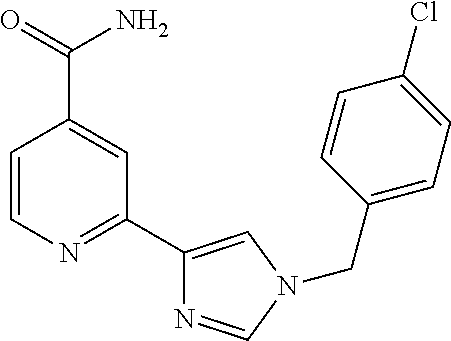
C1=CN=C(C2=CN(CC3=CC=C(Cl)C=C3)C=N2)C=C1C(=O)N
